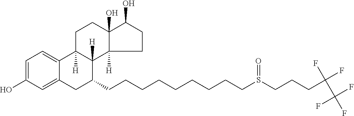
C1=C(O)C=C2C(=C1)C1([H])C([H])(C(CCCCCCCCCS(CCCC(F)(F)C(F)(F)F)=O)C2)C2([H])C(O)(CC1)C(O)CC2
